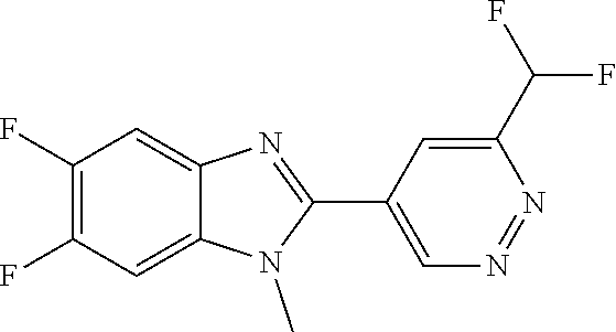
C1(F)=C(F)C=C2C(=C1)N=C(C1=CN=NC(C(F)F)=C1)N2C
